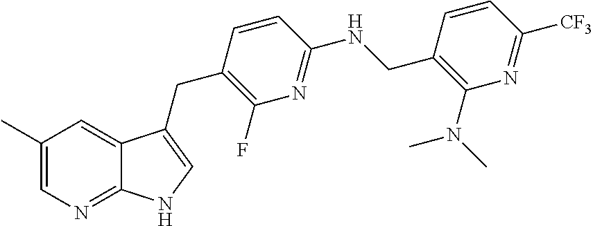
C1(C)=CN=C2C(=C1)C(CC1=C(F)N=C(NCC3=C(N(C)C)N=C([CF3])C=C3)C=C1)=CN2
